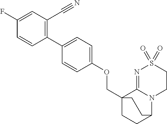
C(C12CCC(N3C1=NS(=O)(=O)CC3)CC2)OC1=CC=C(C2=C(C#N)C=C(F)C=C2)C=C1
